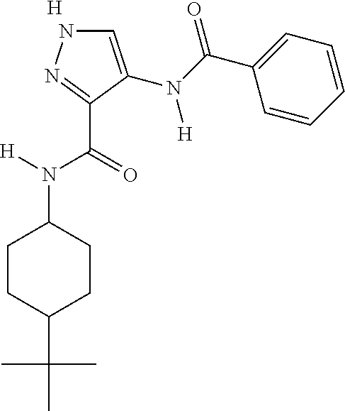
[H].C1=C(N(C(C2=CC=CC=C2)=O)[H])C(C(=O)N([H])C2CCC(C(C)(C)C)CC2)=NN1
